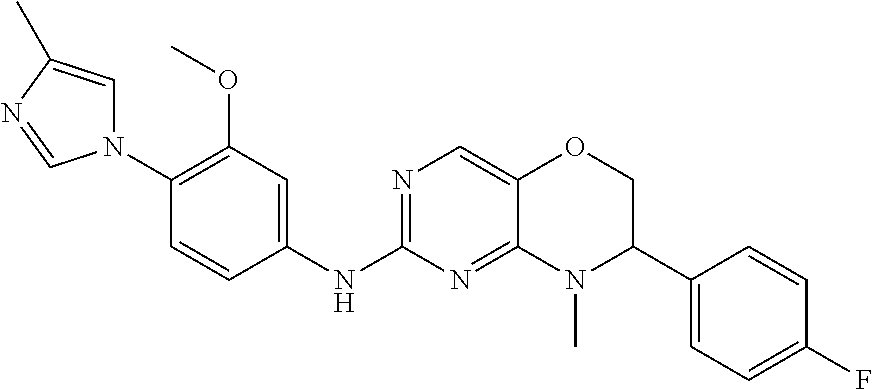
C1(N2C=C(C)N=C2)=C(OC)C=C(NC2=NC=C3C(=N2)N(C)C(C2=CC=C(F)C=C2)CO3)C=C1
